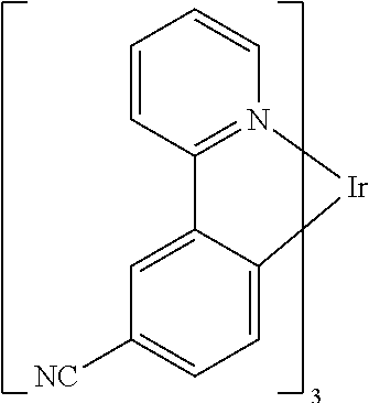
C1=C2C(=CC([NC])=C1)C1=N(C=CC=C1)[Ir]2
